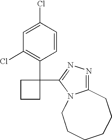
C1=CC(Cl)=CC(Cl)=C1C1(C2=NN=C3N2CCCCCC3)CCC1
